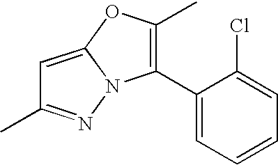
C1=C2N(N=C1C)C(C1=CC=CC=C1Cl)=C(C)O2
